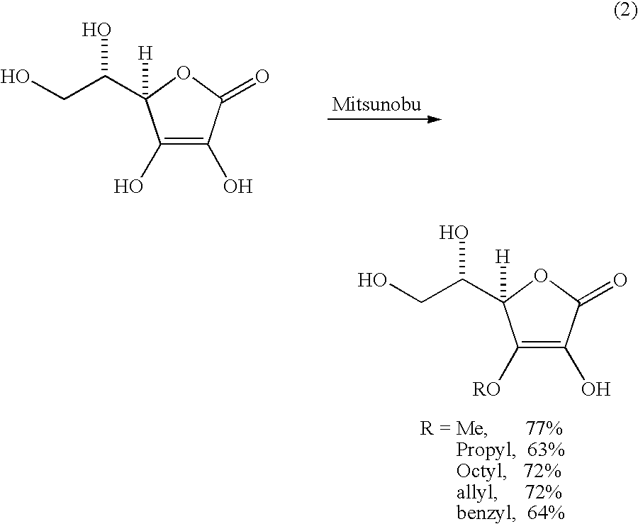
C1(O)=C(O)C(=O)OC1(C(CO)O)[H].C1([RO])=C(O)C(=O)OC1(C(CO)O)[H]
